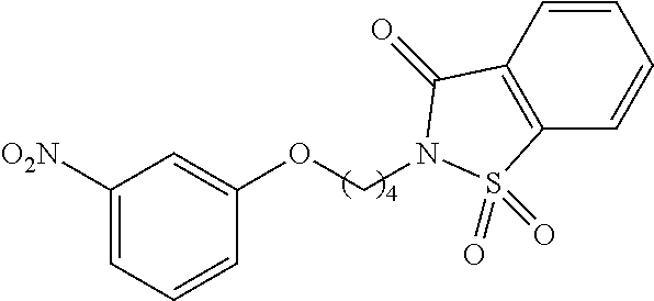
C1(OCN2C(=O)C3=C(C=CC=C3)S2(=O)=O)=CC([O2N])=CC=C1
